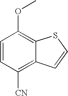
C1=CC([CN])=C2C(=C1OC)SC=C2
